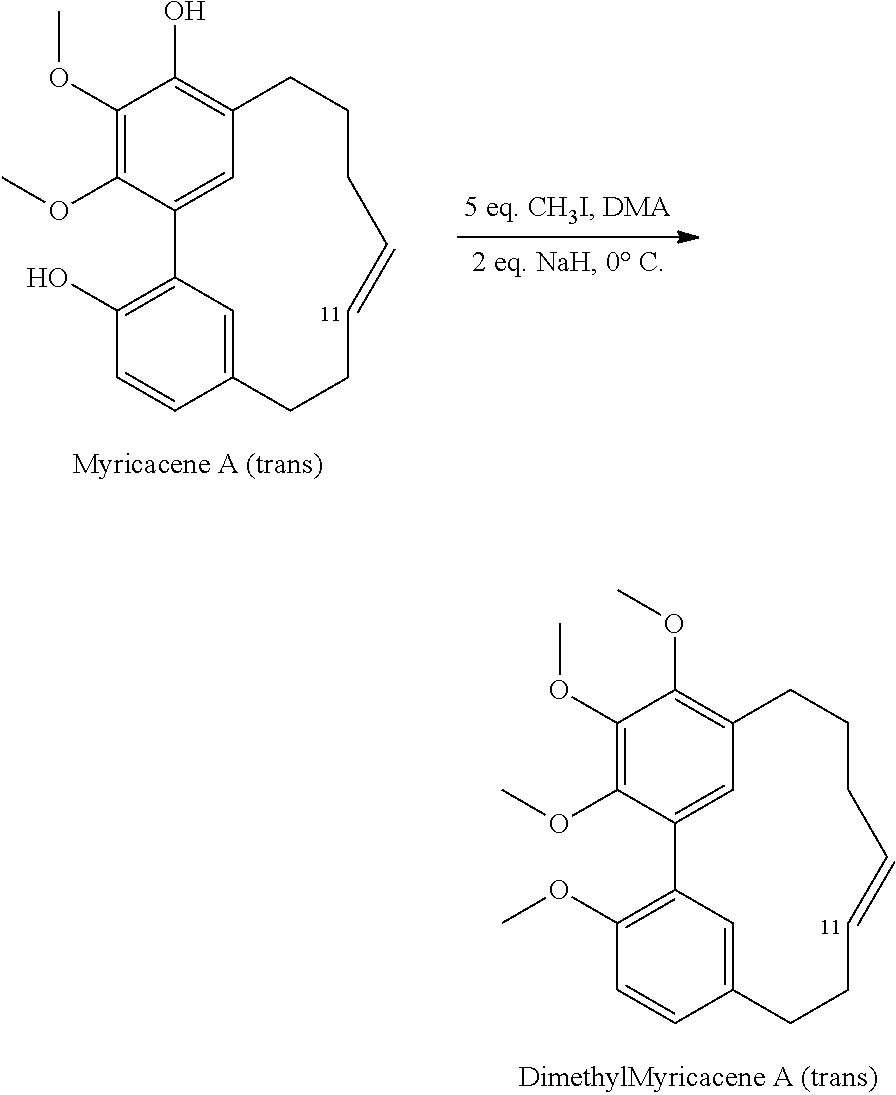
C1(OC)=C(OC)C2=CC(=C1O)CCCC=CCCC1=CC2=C(O)C=C1.C1(OC)=C(OC)C2=CC(=C1OC)CCCC=CCCC1=CC2=C(OC)C=C1
